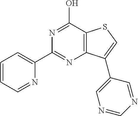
C1=CC=NC(C2=NC3=C(C(O)=N2)SC=C3C2=CN=CN=C2)=C1
